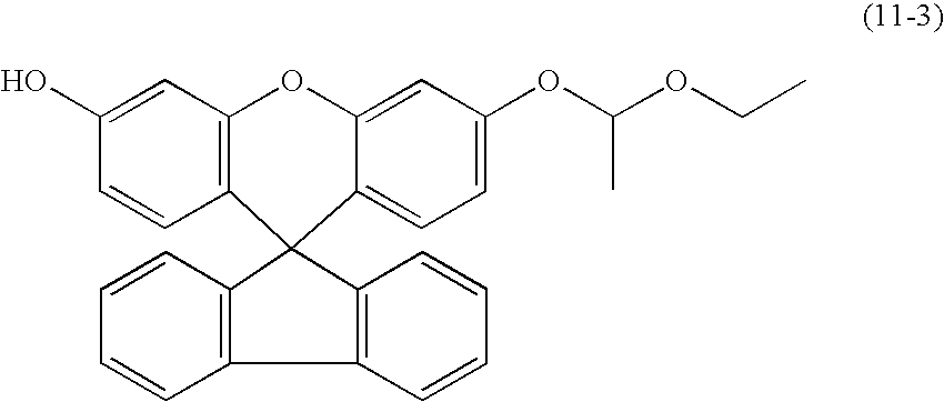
C1=CC2=C(C=C1)C1=C(C23C2=CC=C(OC(OCC)C)C=C2OC2=C3C=CC(O)=C2)C=CC=C1
